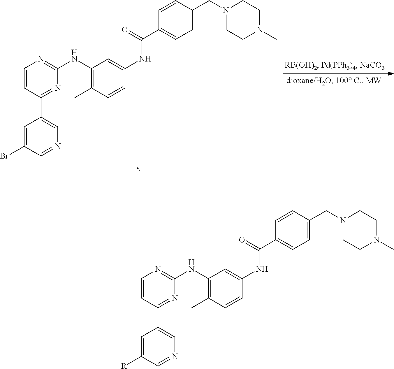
C1=CC(C2=CN=CC(Br)=C2)=NC(NC2=C(C)C=CC(NC(C3=CC=C(CN4CCN(C)CC4)C=C3)=O)=C2)=N1.C1=CC(C2=CN=CC([R])=C2)=NC(NC2=C(C)C=CC(NC(C3=CC=C(CN4CCN(C)CC4)C=C3)=O)=C2)=N1
